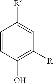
C1=CC(O)=C([R])C=C1[R]
